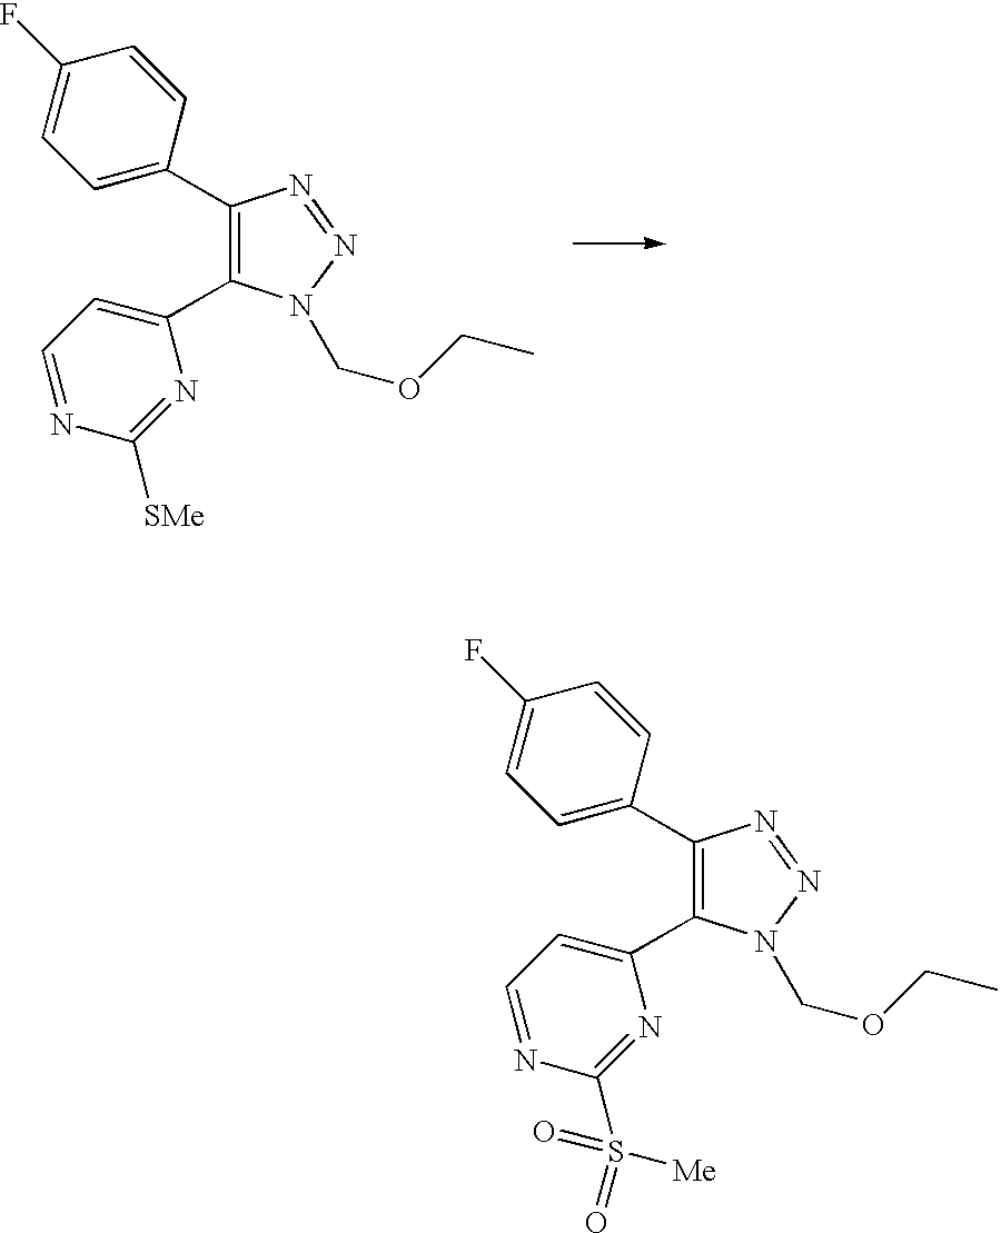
C1(C2=CC=C(F)C=C2)=C(C2=CC=NC([SMe])=N2)N(COCC)N=N1.C1(C2=CC=C(F)C=C2)=C(C2=CC=NC(S(=O)([Me])=O)=N2)N(COCC)N=N1
